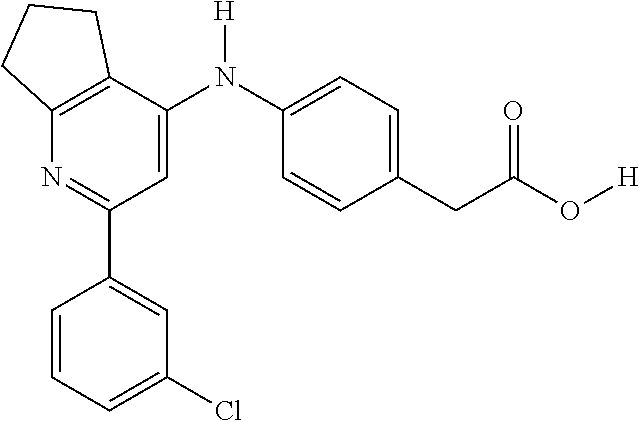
N1=C(C2=CC(Cl)=CC=C2)C=C(N(C2=CC=C(CC(O[H])=O)C=C2)[H])C2=C1CCC2
